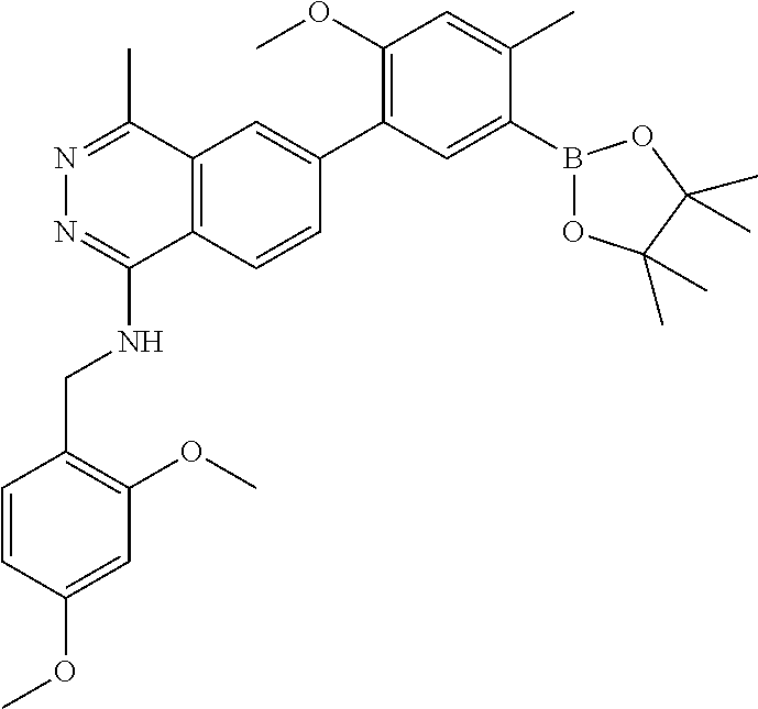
COC1=CC(OC)=C(CNC2=NN=C(C)C3=C2C=CC(C2=C(OC)C=C(C)C(B4OC(C)(C)C(C)(C)O4)=C2)=C3)C=C1
